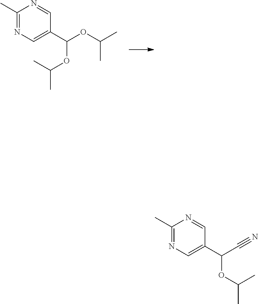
O(C(C1=CN=C(C)N=C1)OC(C)C)C(C)C.C(C(C1=CN=C(C)N=C1)OC(C)C)#N
